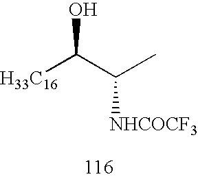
[H33C16]C(C(C)[NHCOCF3])O
